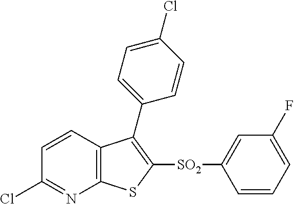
C1=CC2=C(N=C1Cl)SC([SO2]C1=CC(F)=CC=C1)=C2C1=CC=C(Cl)C=C1
